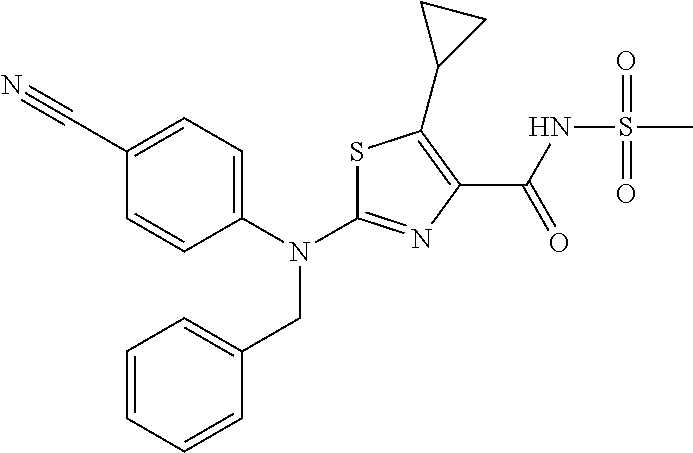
N(C1=NC(C(NS(C)(=O)=O)=O)=C(C2CC2)S1)(CC1=CC=CC=C1)C1=CC=C(C#N)C=C1
